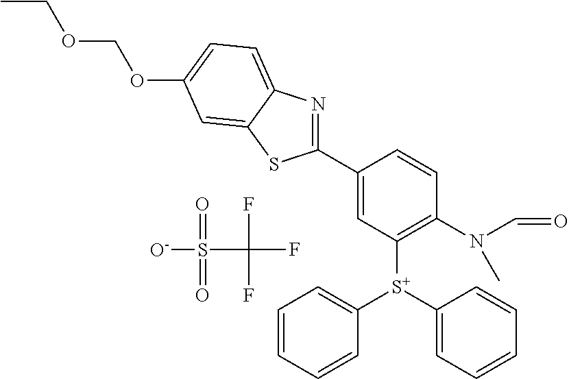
FC(F)(F)S([O-])(=O)=O.C1=CC=C([S+](C2=CC=CC=C2)C2=C(N(C=O)C)C=CC(C3=NC4=CC=C(OCOCC)C=C4S3)=C2)C=C1
